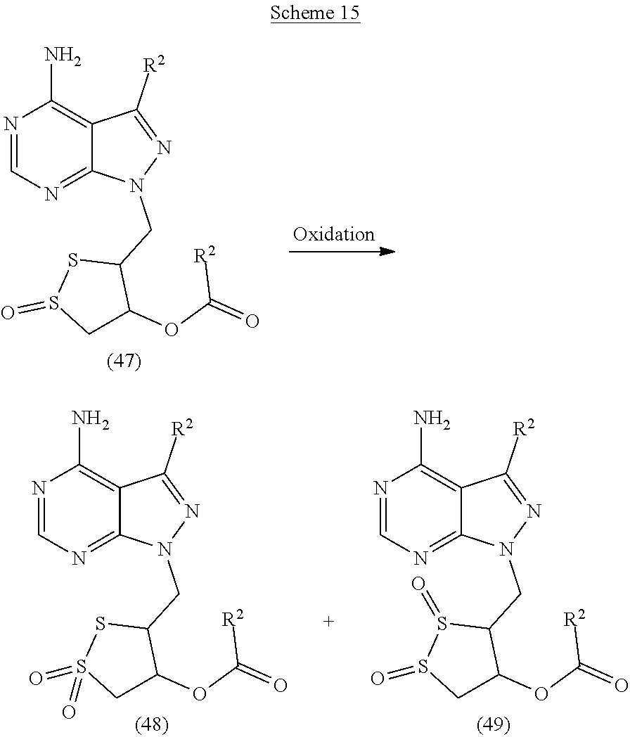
N1=CN=C2C(=C1N)C([R2])=NN2CC1SS(=O)CC1OC(=O)[R2].N1=CN=C2C(=C1N)C([R2])=NN2CC1SS(=O)(=O)CC1OC(=O)[R2].N1=CN=C2C(=C1N)C([R2])=NN2CC1S(=O)S(=O)CC1OC(=O)[R2]
